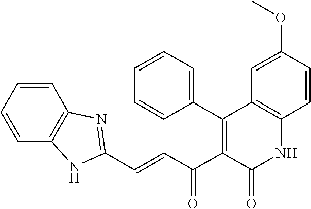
C1(C2=C(C(C=CC3=NC4=C(C=CC=C4)N3)=O)C(=O)NC3=C2C=C(OC)C=C3)=CC=CC=C1
